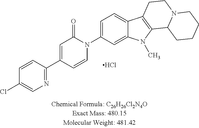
Cl.C1(C2=CC(=O)N(C3=CC=C4C(=C3)N(C)C3=C4CCN4C3CCCC4)C=C2)=NC=C(Cl)C=C1
